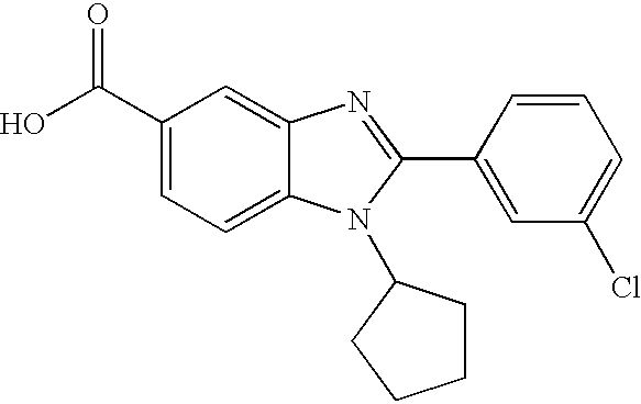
C1(C(O)=O)=CC=C2C(=C1)N=C(C1=CC(Cl)=CC=C1)N2C1CCCC1
